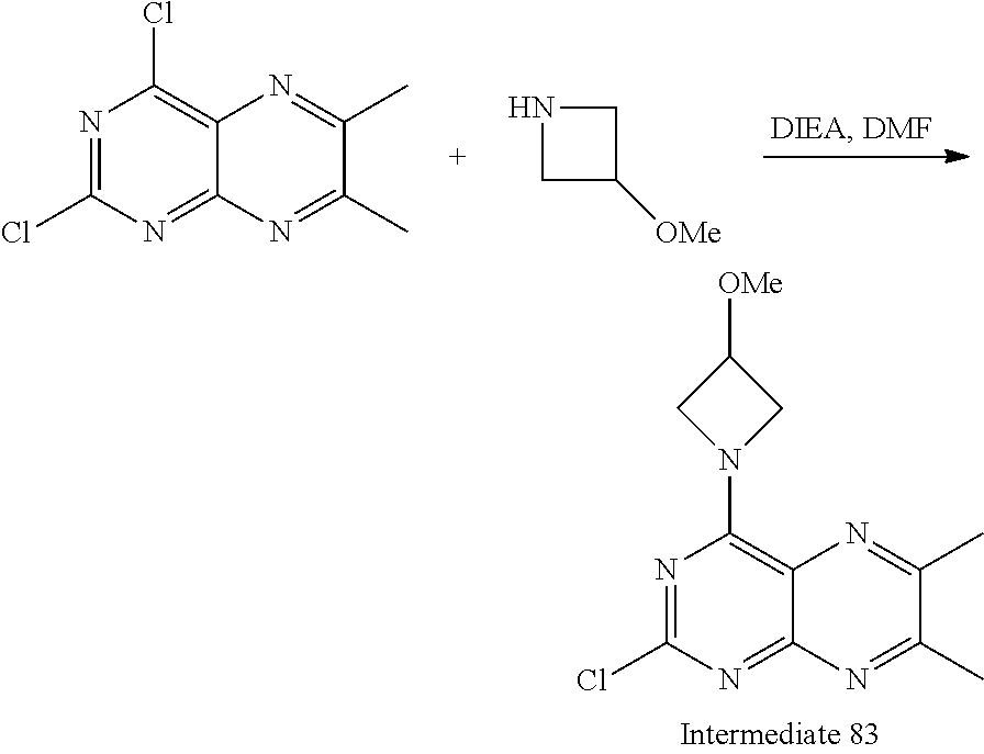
N1=C(Cl)N=C2C(=C1N1CC([OMe])C1)N=C(C)C(C)=N2.N1=C(Cl)N=C2C(=C1Cl)N=C(C)C(C)=N2.N1CC([OMe])C1
